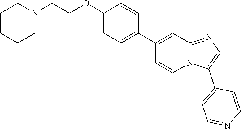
C1(OCCN2CCCCC2)=CC=C(C2=CC3=NC=C(C4=CC=NC=C4)N3C=C2)C=C1
